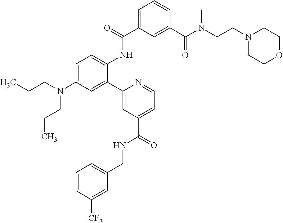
C1=C(C(=O)NC2=CC=C(N(CCC)CCC)C=C2C2=CC(C(NCC3=CC=CC([CF3])=C3)=O)=CC=N2)C=C(C(N(CCN2CCOCC2)C)=O)C=C1
